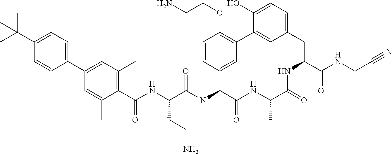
C1(C(C)(C)C)=CC=C(C2=CC(C)=C(C(NC(C(N(C3C(=O)NC(C)C(=O)NC(C(NCC#N)=O)CC4=CC=C(O)C(=C4)C4=C(OCCN)C=CC3=C4)C)=O)CCN)=O)C(C)=C2)C=C1
